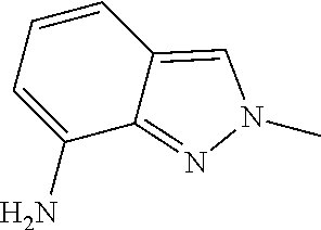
C1=CC=C(N)C2=NN(C)C=C12
